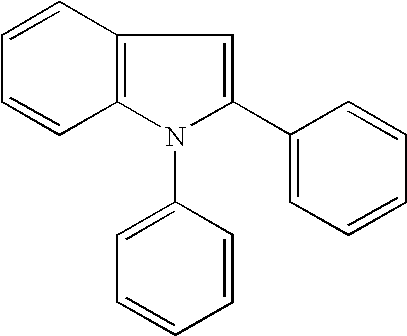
C1=CC2=C(C=C1)N(C1=CC=CC=C1)C(C1=CC=CC=C1)=C2
